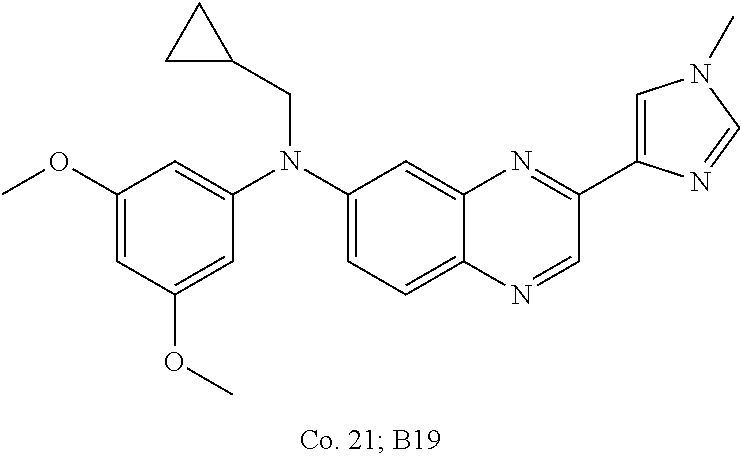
C1(OC)=CC(OC)=CC(N(C2=CC=C3C(=C2)N=C(C2=CN(C)C=N2)C=N3)CC2CC2)=C1
